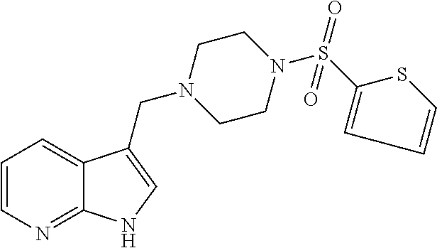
C1=CN=C2C(=C1)C(CN1CCN(S(C3=CC=CS3)(=O)=O)CC1)=CN2
